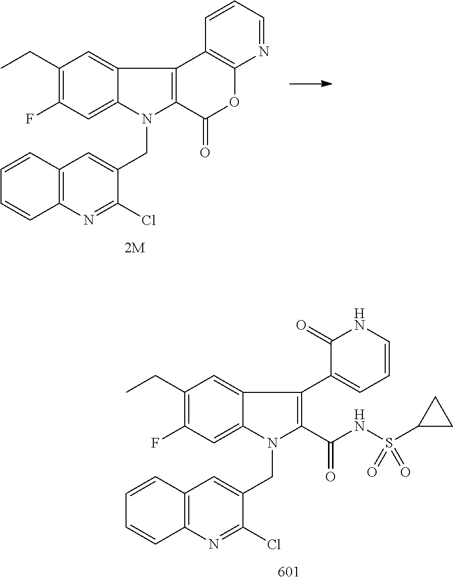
C1(CC)=C(F)C=C2C(=C1)C1=C(N2CC2=CC3=C(N=C2Cl)C=CC=C3)C(=O)OC2=C1C=CC=N2.C1(CC)=C(F)C=C2C(=C1)C(C1=CC=CNC1=O)=C(C(NS(C1CC1)(=O)=O)=O)N2CC1=CC2=C(N=C1Cl)C=CC=C2
